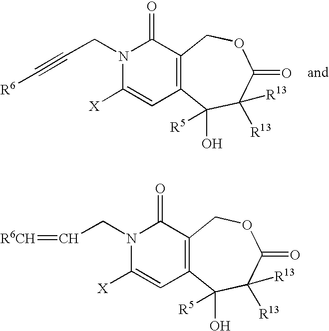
C12=C(C(O)([R5])C([R13])([R13])C(=O)OC1)C=C([X])N(CC#C[R6])C2=O.C12=C(C(O)([R5])C([R13])([R13])C(=O)OC1)C=C([X])N(CC=[R6CH])C2=O
